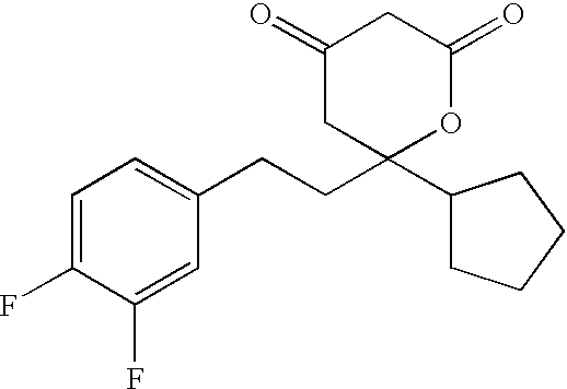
C1(=O)CC(CCC2=CC=C(F)C(F)=C2)(C2CCCC2)OC(=O)C1
